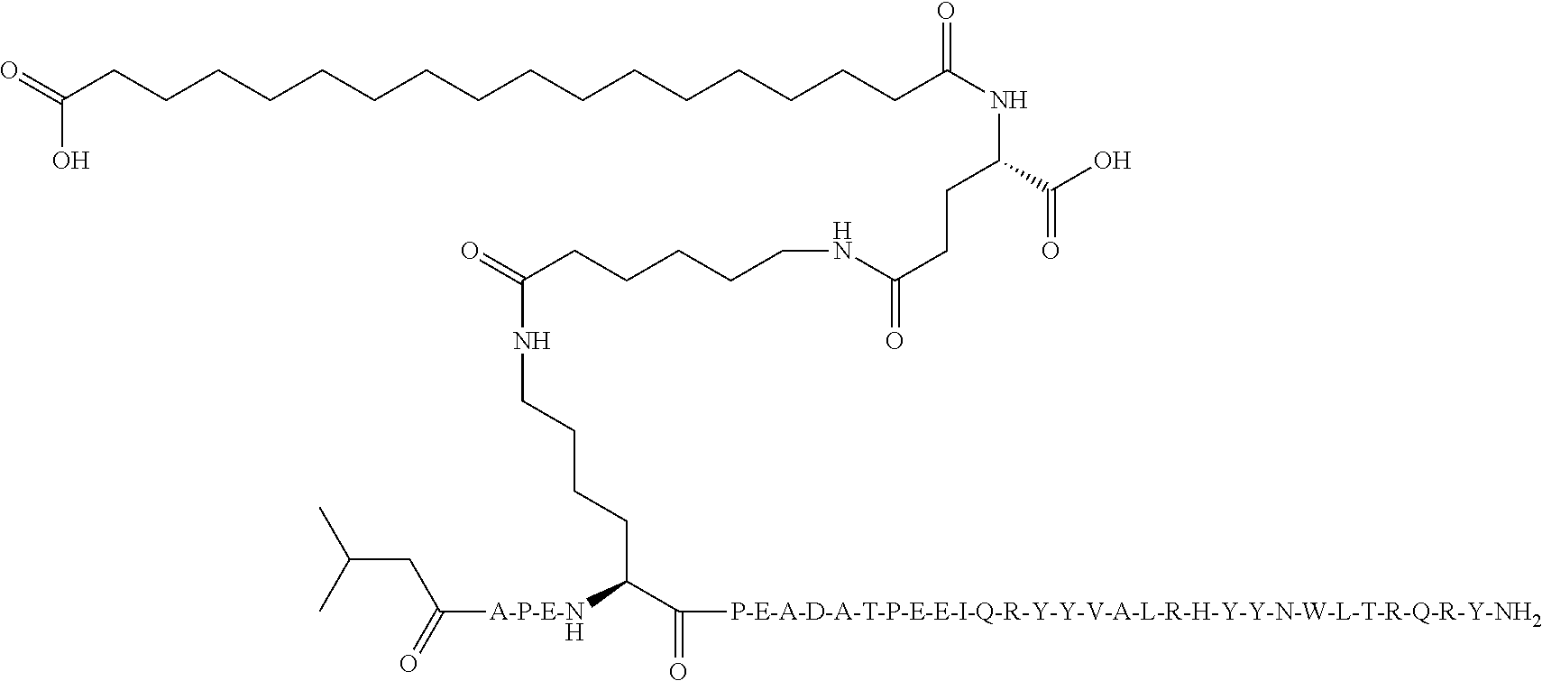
O=C(CCCCCCCCCCCCCCCCC(NC(C(O)=O)CCC(=O)NCCCCCC(=O)NCCCCC(C(=O)[P-E-A-D-A-T-P-E-E-I-Q-R-Y-Y-V-A-L-R-H-Y-Y-N-W-L-T-R-Q-R-Y-NH2])[A-P-E-NH]C(=O)CC(C)C)=O)O
